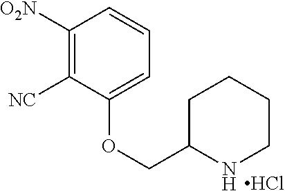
C1([O2N])=C([NC])C(OCC2NCCCC2)=CC=C1.Cl
